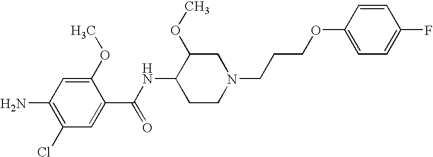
C1(OC)=CC(N)=C(Cl)C=C1C(NC1CCN(CCCOC2=CC=C(F)C=C2)CC1OC)=O
